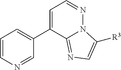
C1=CN=CC(C2=CC=NN3C2=NC=C3[R3])=C1
